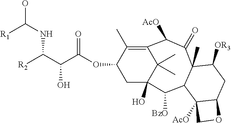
C1C2(O)C(C)(C)C(=C(C)C1OC(C(C(NC(O)[R1])[R2])O)=O)C([AcO])C(=O)C1(C)C(C2[BzO])C2([AcO])C(CC1[OR3])OC2
